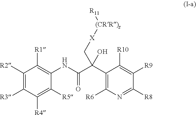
C1(NC(=O)C(C2=C([R6])N=C([R8])C([R9])=C2[R10])(O)C[X][(CRR)z][R11])=C([R1])C([R2])=C([R3])C([R4])=C1[R5]
